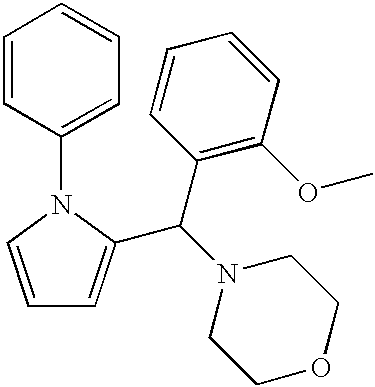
C1=CN(C2=CC=CC=C2)C(C(N2CCOCC2)C2=C(OC)C=CC=C2)=C1
